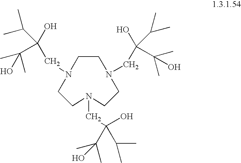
C1CN(CC(O)(C(C)C)C(O)(C)C)CCN(CC(O)(C(O)(C)C)C(C)C)CCN1CC(O)(C(C)C)C(O)(C)C
